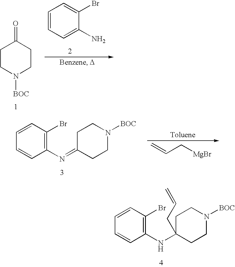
C1CN([BOC])CCC1=O.C1=CC=C(N)C(Br)=C1.C1(N=C2CCN([BOC])CC2)=C(Br)C=CC=C1.C=CC[MgBr].C1(NC2(CC=C)CCN([BOC])CC2)=C(Br)C=CC=C1
